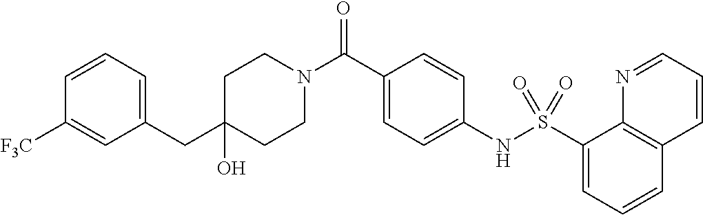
C1(O)(CC2=CC=CC([F3C])=C2)CCN(C(C2=CC=C(NS(C3=CC=CC4=C3N=CC=C4)(=O)=O)C=C2)=O)CC1
